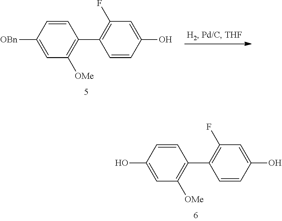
C1=CC(O)=CC([OMe])=C1C1=C(F)C=C(O)C=C1.C1=CC([OBn])=CC([OMe])=C1C1=C(F)C=C(O)C=C1
